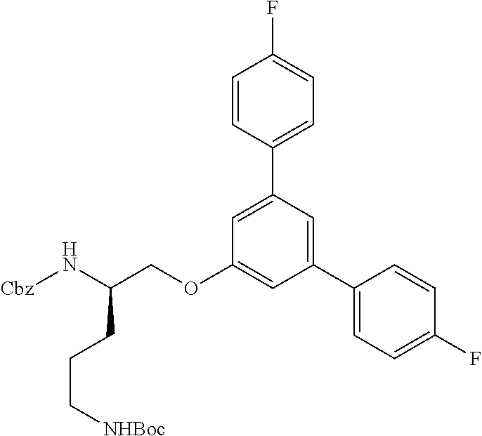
C1=C(C2=CC=C(F)C=C2)C=C(C2=CC=C(F)C=C2)C=C1OCC(N[Cbz])CCC[NHBoc]
